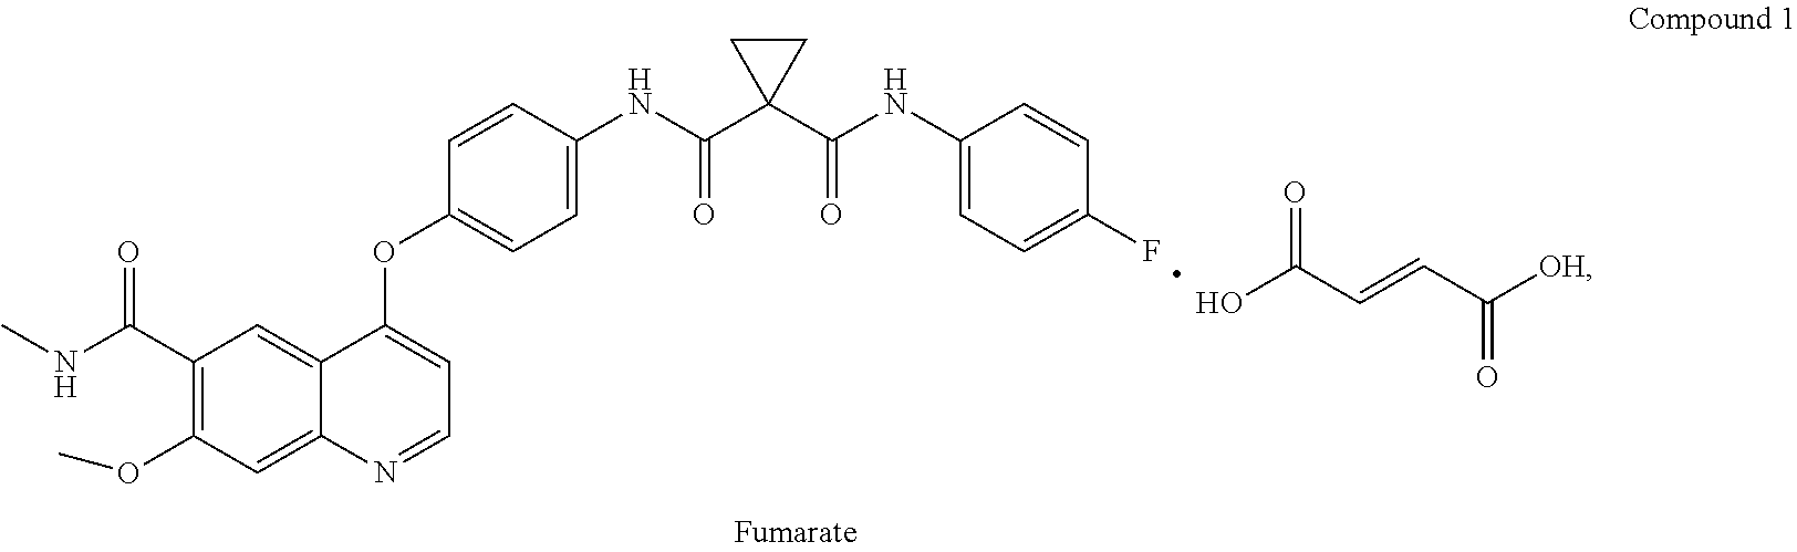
OC(C=CC([OH])=O)=O.C1(C(NC)=O)=C(OC)C=C2C(=C1)C(OC1=CC=C(NC(=O)C3(C(=O)NC4=CC=C(F)C=C4)CC3)C=C1)=CC=N2
